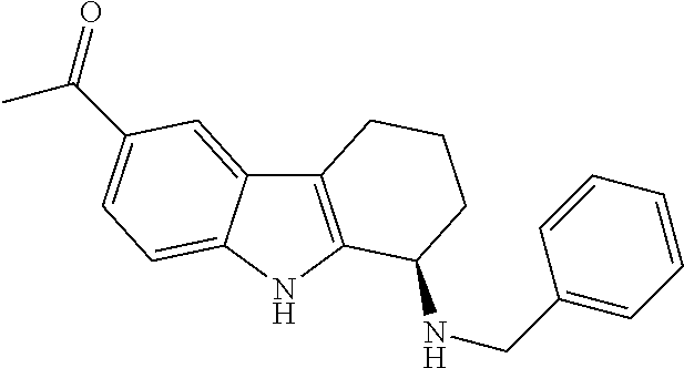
C12=C(NC3=CC=C(C(=O)C)C=C13)C(NCC1=CC=CC=C1)CCC2
